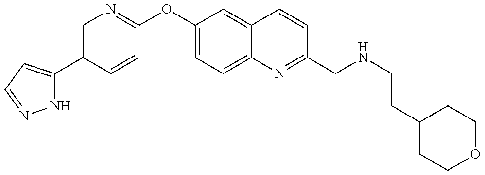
C1=C(C2=CC=NN2)C=CC(OC2=CC=C3C(=C2)C=CC(CNCCC2CCOCC2)=N3)=N1
